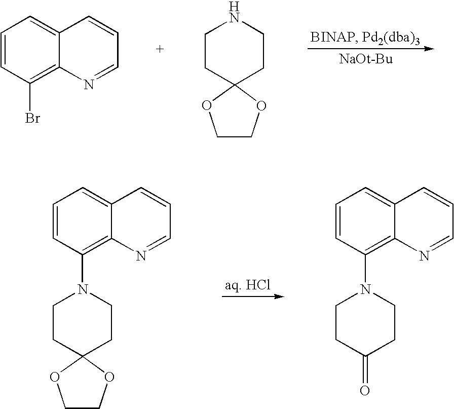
[NaOt-Bu].C1=CC(Br)=C2C(=C1)C=CC=N2.C1CC2(CCN1)OCCO2.C1=CC(N2CCC3(CC2)OCCO3)=C2C(=C1)C=CC=N2.C1=CC(N2CCC(=O)CC2)=C2C(=C1)C=CC=N2
